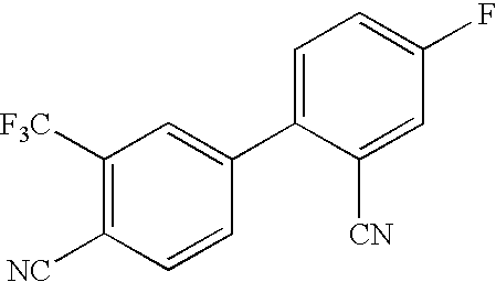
C1([F3C])=C([NC])C=CC(C2=CC=C(F)C=C2[CN])=C1
